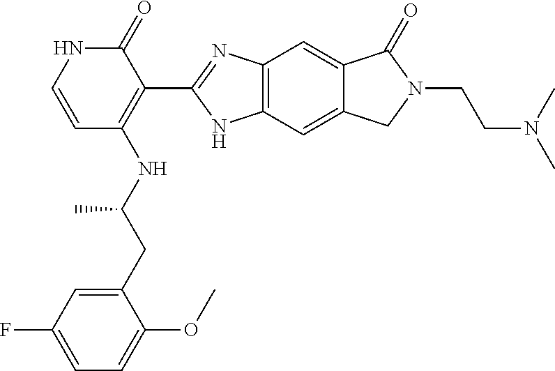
C12=C(C=C3C(=C1)C(=O)N(CCN(C)C)C3)NC(C1=C(NC(CC3=CC(F)=CC=C3OC)C)C=CNC1=O)=N2
